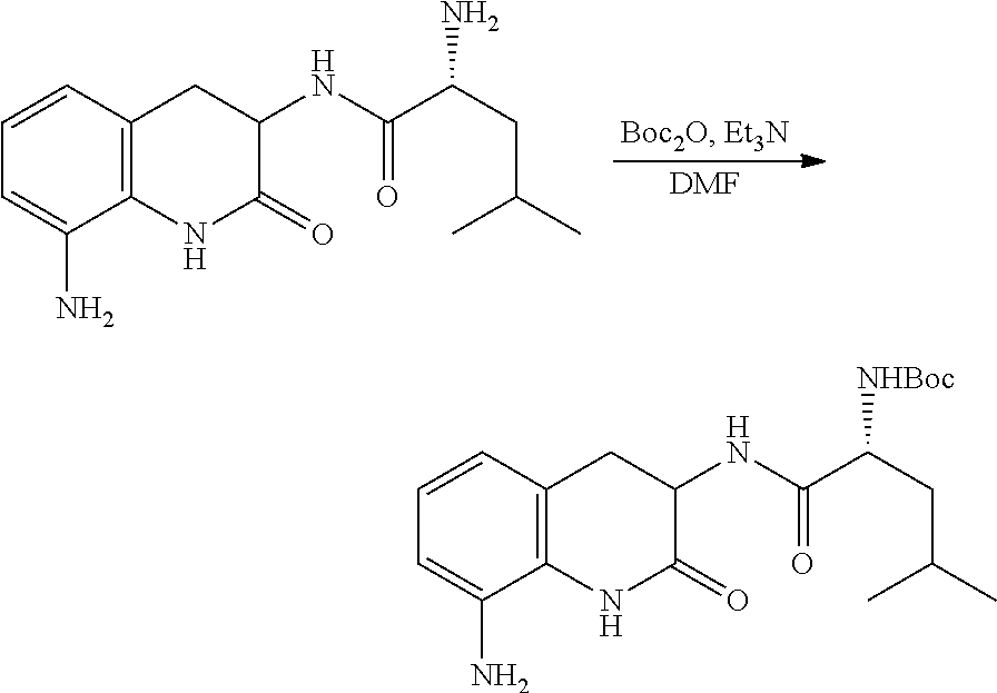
C1=CC2=C(C(N)=C1)NC(=O)C(NC(C(CC(C)C)[NHBoc])=O)C2.C1=CC2=C(C(N)=C1)NC(=O)C(NC(C(CC(C)C)N)=O)C2.[DMF]
